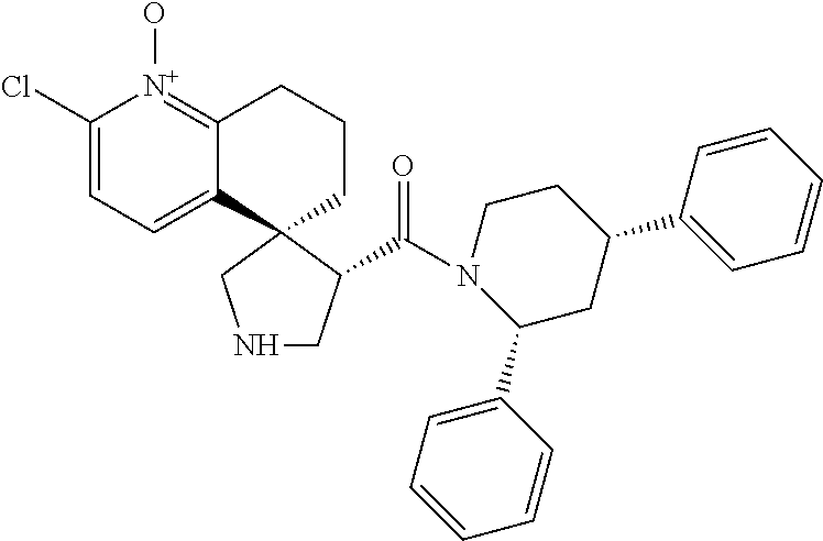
C1(Cl)=CC=C2C(=[N+]1O)CCCC21CNCC1C(N1CCC(C2=CC=CC=C2)CC1C1=CC=CC=C1)=O
